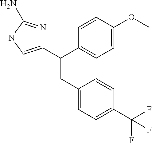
C1=C(OC)C=CC(C(C2=CNC(N)=N2)CC2=CC=C(C(F)(F)F)C=C2)=C1
